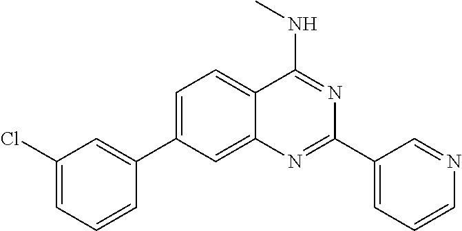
C1=C(C2=CC(Cl)=CC=C2)C=C2C(=C1)C(NC)=NC(C1=CC=CN=C1)=N2
